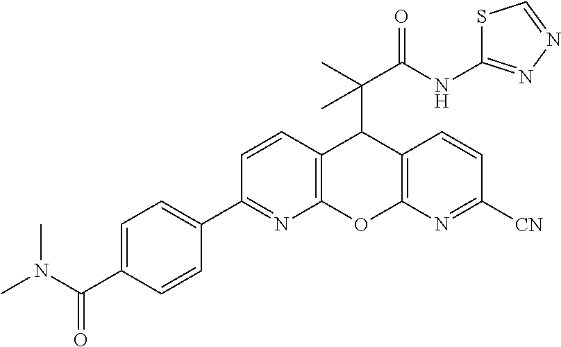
C12=C(N=C([CN])C=C1)OC1=C(C2C(C)(C(NC2=NN=CS2)=O)C)C=CC(C2=CC=C(C(N(C)C)=O)C=C2)=N1
